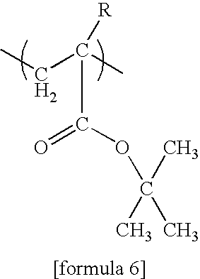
C(C(=O)OC(C)(C)C)(CC)(C)[R]
